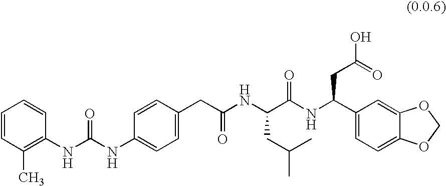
C1=CC(C)=C(NC(NC2=CC=C(CC(NC(C(NC(C3=CC=C4C(=C3)OCO4)CC(=O)O)=O)CC(C)C)=O)C=C2)=O)C=C1
